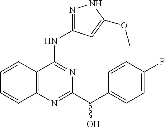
C1=CC2=C(C=C1)N=C(C(C1=CC=C(F)C=C1)O)N=C2NC1=NNC(OC)=C1
